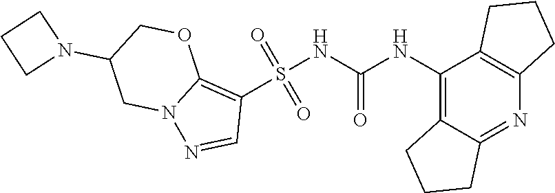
S(NC(NC1=C2C(=NC3=C1CCC3)CCC2)=O)(C1=C2N(N=C1)CC(N1CCC1)CO2)(=O)=O
